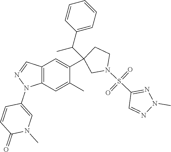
C12=C(C=C(C)C(C3(C(C4=CC=CC=C4)C)CN(S(C4=NN(C)N=C4)(=O)=O)CC3)=C1)N(C1=CN(C)C(=O)C=C1)N=C2
